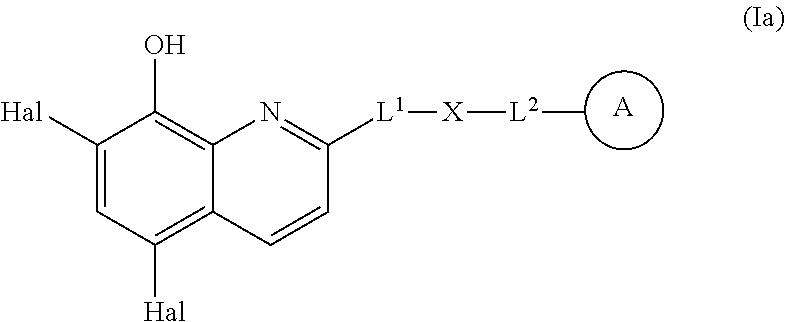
C1([Hal])=CC([Hal])=C2C(=C1O)N=C([L1][X][L2]C)C=C2.[A]
